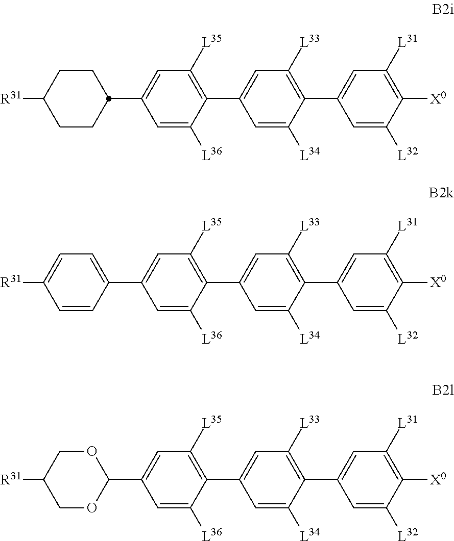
C1=C([L32])C([X0])=C([L31])C=C1C1=C([L33])C=C(C2=C([L35])C=C(C3CCC([R31])CC3)C=C2[L36])C=C1[L34].C1=C([L32])C([X0])=C([L31])C=C1C1=C([L33])C=C(C2=C([L35])C=C(C3=CC=C([R31])C=C3)C=C2[L36])C=C1[L34].C1=C([L32])C([X0])=C([L31])C=C1C1=C([L33])C=C(C2=C([L35])C=C(C3OCC([R31])CO3)C=C2[L36])C=C1[L34]
